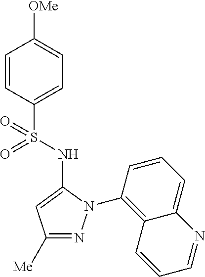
C1([OMe])=CC=C(S(=O)(=O)NC2=CC([Me])=NN2C2=C3C(=CC=C2)N=CC=C3)C=C1
